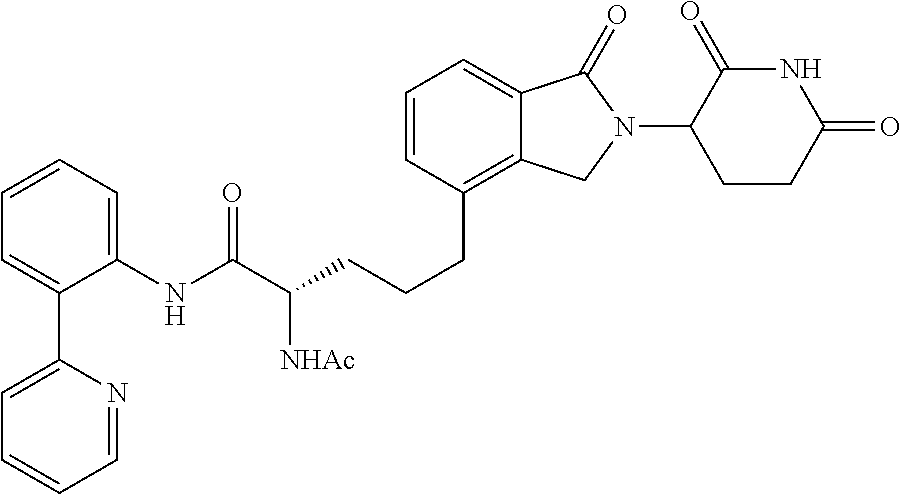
C1(NC(C(CCCC2=C3C(=CC=C2)C(=O)N(C2C(=O)NC(=O)CC2)C3)[NHAc])=O)=CC=CC=C1C1=CC=CC=N1
